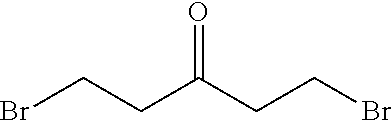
C(C(CCBr)=O)CBr
